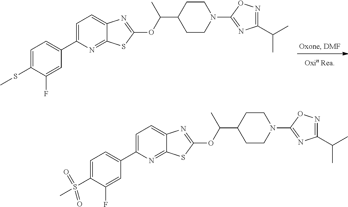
C12=CC=C(C3=CC=C(SC)C(F)=C3)N=C1SC(OC(C1CCN(C3=NC(C(C)C)=NO3)CC1)C)=N2.C12=CC=C(C3=CC=C(S(=O)(=O)C)C(F)=C3)N=C1SC(OC(C1CCN(C3=NC(C(C)C)=NO3)CC1)C)=N2
